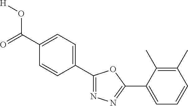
O=C(C1=CC=C(C2=NN=C(C3=CC=CC(C)=C3C)O2)C=C1)O[H]
